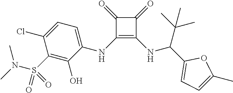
C1(=O)C(NC2=CC=C(Cl)C(S(=O)(N(C)C)=O)=C2O)=C(NC(C2=CC=C(C)O2)C(C)(C)C)C1=O
